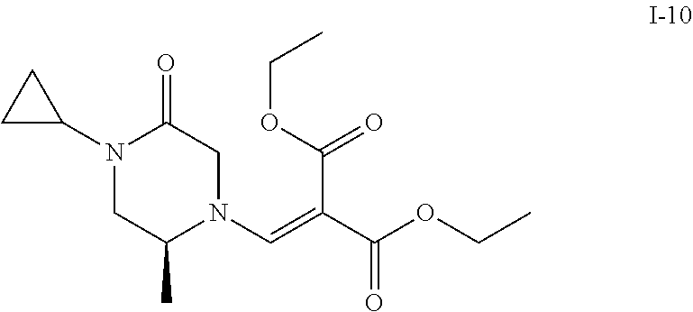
N1(C2CC2)CC(C)N(C=C(C(OCC)=O)C(OCC)=O)CC1=O
